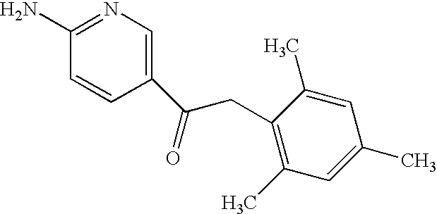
C1(N)=NC=C(C(CC2=C(C)C=C(C)C=C2C)=O)C=C1
